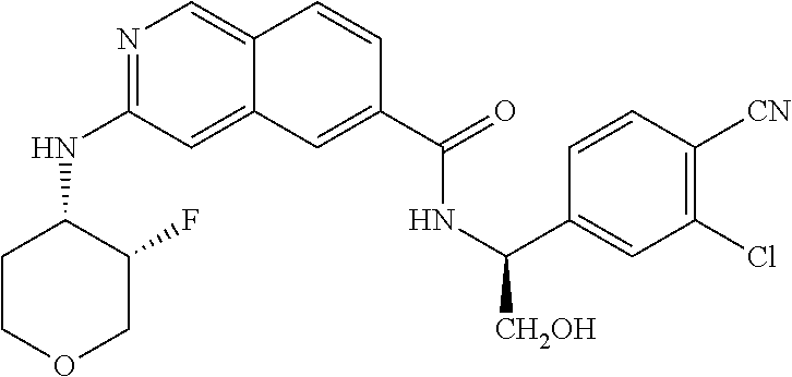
N1=C(NC2CCOCC2F)C=C2C(=C1)C=CC(C(=O)NC(C1=CC(Cl)=C([CN])C=C1)[CH2OH])=C2
